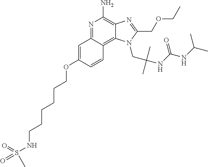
N1=C2C(=C3C(=C1N)N=C(COCC)N3CC(C)(C)NC(NC(C)C)=O)C=CC(OCCCCCCNS(=O)(C)=O)=C2
